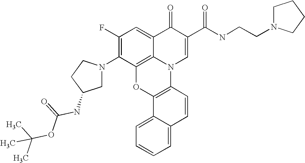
C1(F)=C(N2CC(NC(OC(C)(C)C)=O)CC2)C2=C3C(=C1)C(=O)C(C(NCCN1CCCC1)=O)=CN3C1=C(O2)C2=CC=CC=C2C=C1
